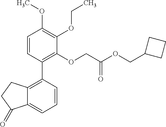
C12=C(C3=C(OCC(OCC4CCC4)=O)C(OCC)=C(OC)C=C3)C=CC=C1C(=O)CC2
